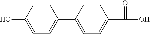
C1=C(O)C=CC(C2=CC=C(C(O)=O)C=C2)=C1
